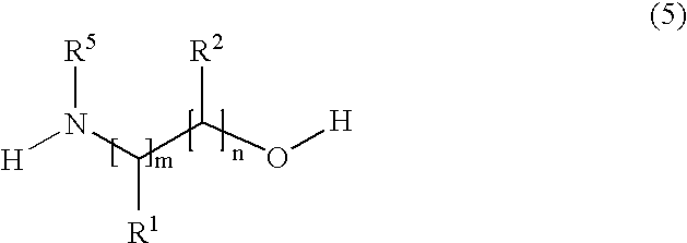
N(C(C(O[H])[R2])[R1])([H])[R5]
